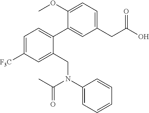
C1=C([F3C])C=C(CN(C2=CC=CC=C2)C(C)=O)C(C2=CC(CC(O)=O)=CC=C2OC)=C1
